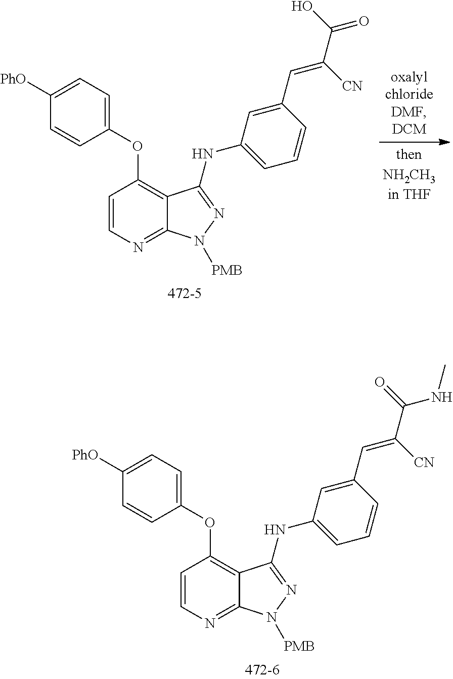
C1=CN=C2C(=C1OC1=CC=C([PhO])C=C1)C(NC1=CC=CC(C=C(C(O)=O)[CN])=C1)=NN2[PMB].C1=CN=C2C(=C1OC1=CC=C([PhO])C=C1)C(NC1=CC=CC(C=C(C(NC)=O)[CN])=C1)=NN2[PMB]
